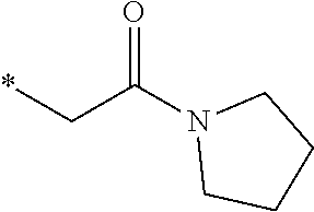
C1N(C(C*)=O)CCC1
